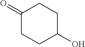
C1(=O)CCC(O)CC1
